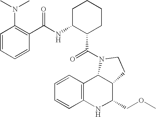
C1=CC2=C(C=C1)NC(COC)C1C2N(C(=O)C2CCCCC2NC(=O)C2=C(N(C)C)C=CC=C2)CC1
